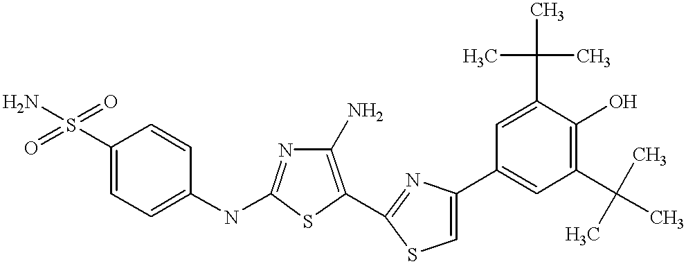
C1(S(=O)(=O)N)=CC=C(NC2=NC(N)=C(C3=NC(C4=CC(C(C)(C)C)=C(O)C(C(C)(C)C)=C4)=CS3)S2)C=C1
